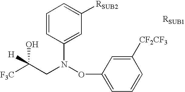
[F3C]C(CN(OC1=CC=CC([CF2CF3])=C1)C1=CC([RSUB2])=CC=C1)(O)[H].[RSUB1]
